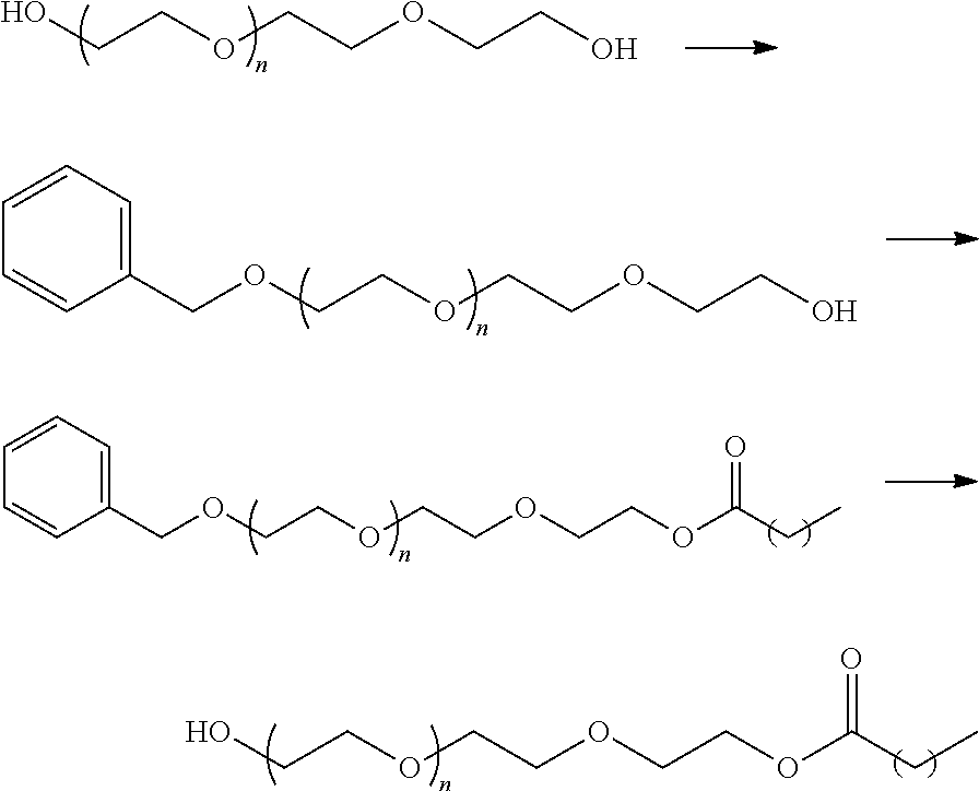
OCCOCCOCCO.O(CCOCCOCCO)CC1=CC=CC=C1.O(CCOCCOCCOC(CC)=O)CC1=CC=CC=C1.OCCOCCOCCOC(CC)=O
